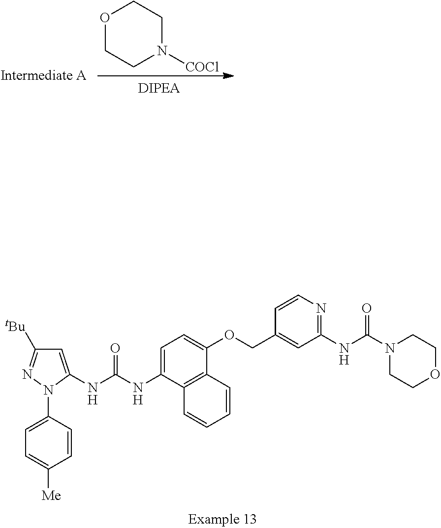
C1=C(NC(NC2=CC([tBu])=NN2C2=CC=C([Me])C=C2)=O)C2=C(C(OCC3=CC(NC(N4CCOCC4)=O)=NC=C3)=C1)C=CC=C2.O1CCN([COCl])CC1
